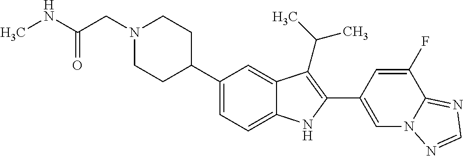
N1(CC(NC)=O)CCC(C2=CC=C3C(=C2)C(C(C)C)=C(C2=CN4C(=NC=N4)C(F)=C2)N3)CC1
